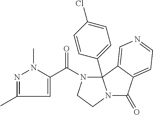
C1(C)=NN(C)C(C(N2CCN3C(=O)C4=CC=NC=C4C23C2=CC=C(Cl)C=C2)=O)=C1
